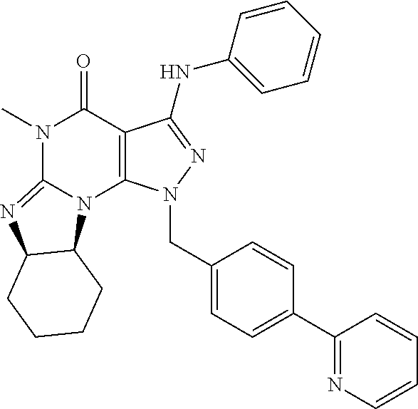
N1(C)C(=O)C2=C(N(CC3=CC=C(C4=NC=CC=C4)C=C3)N=C2NC2=CC=CC=C2)N2C1=NC1C2CCCC1
